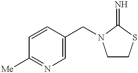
C1=CC(CN2CCSC2=N)=CN=C1[Me]
